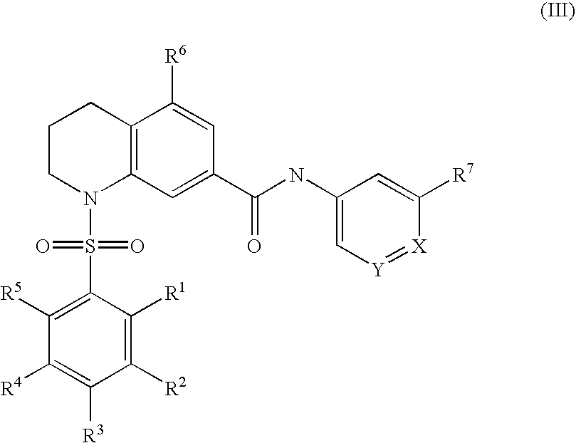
C1(S(=O)(=O)N2C3=C(CCC2)C([R6])=CC(C(=O)NC2=C[Y]=[X]C([R7])=C2)=C3)=C([R5])C([R4])=C([R3])C([R2])=C1[R1]
